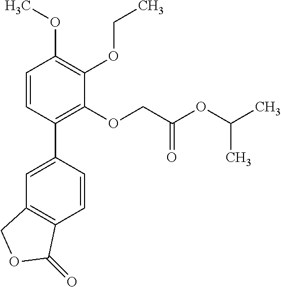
C1=C(C2=C(OCC(OC(C)C)=O)C(OCC)=C(OC)C=C2)C=CC2=C1COC2=O
